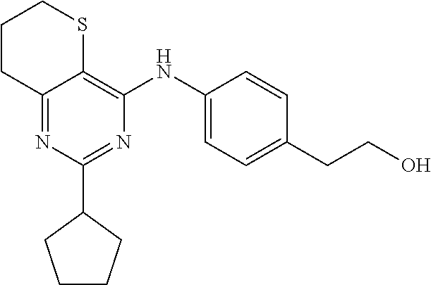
C12=NC(C3CCCC3)=NC(NC3=CC=C(CCO)C=C3)=C1SCCC2
